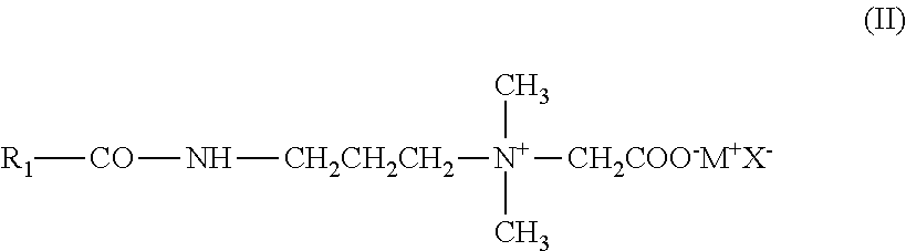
[R1][CO]N[CH2CH2CH2][N+]([CH2COO-M+X-])(C)C
